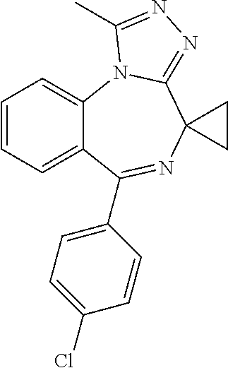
N1=C(C2=CC=C(Cl)C=C2)C2=CC=CC=C2N2C(=NN=C2C)C12CC2
